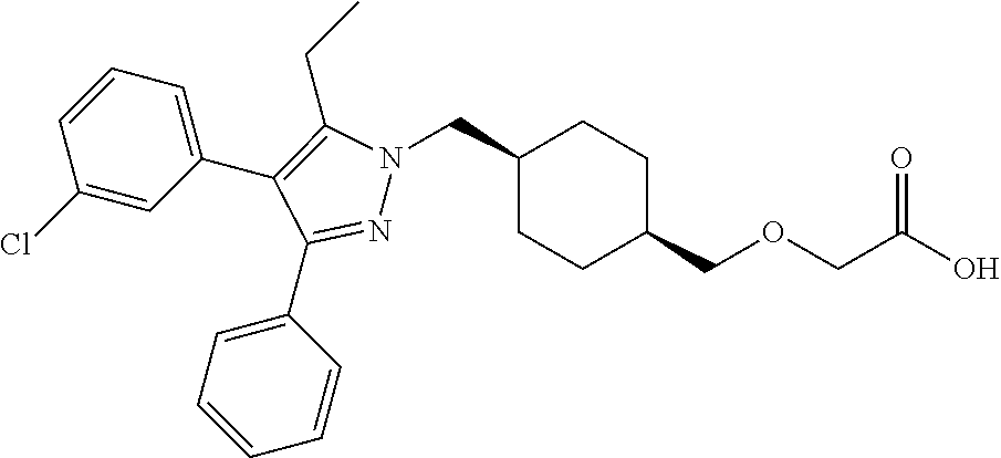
C1(CN2N=C(C3=CC=CC=C3)C(C3=CC=CC(Cl)=C3)=C2CC)CCC(COCC(O)=O)CC1
